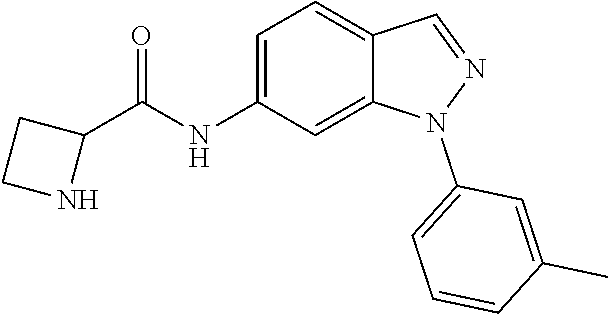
C1(NC(C2CCN2)=O)=CC=C2C(=C1)N(C1=CC=CC(C)=C1)N=C2
